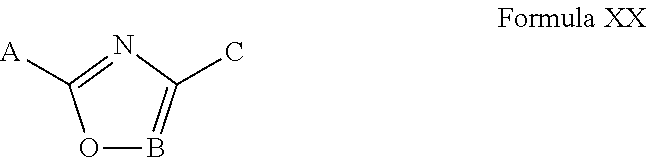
O1B=C(C)N=C1[A]
